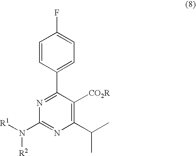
FC1=CC=C(C2=NC(N([R1])[R2])=NC(C(C)C)=C2[CO2R])C=C1
